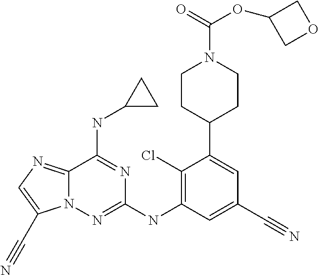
C12=NC=C(C#N)N1N=C(NC1=C(Cl)C(C3CCN(C(=O)OC4COC4)CC3)=CC(C#N)=C1)N=C2NC1CC1
